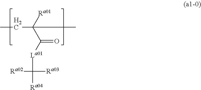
CCC(C([La01]C([Ra02])([Ra03])[Ra04])=O)([Ra01])C
